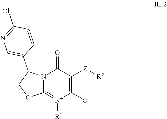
N12C(=[N+]([R1])C([O-])=C([Z][R2])C1=O)OCC2C1=CN=C(Cl)C=C1
